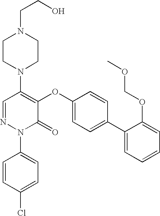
N1(C2=C(OC3=CC=C(C4=CC=CC=C4OCOC)C=C3)C(=O)N(C3=CC=C(Cl)C=C3)N=C2)CCN(CCO)CC1
